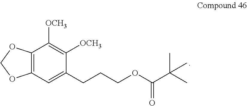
C12=C(C=C(CCCOC(C(C)(C)C)=O)C([OCH3])=C1[OCH3])OCO2
